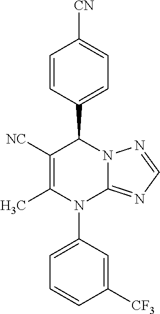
C1=CC(C2C([NC])=C(C)N(C3=CC=CC([CF3])=C3)C3=NC=NN23)=CC=C1[CN]
